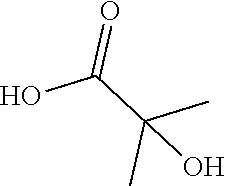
OC(C(C)(O)C)=O
